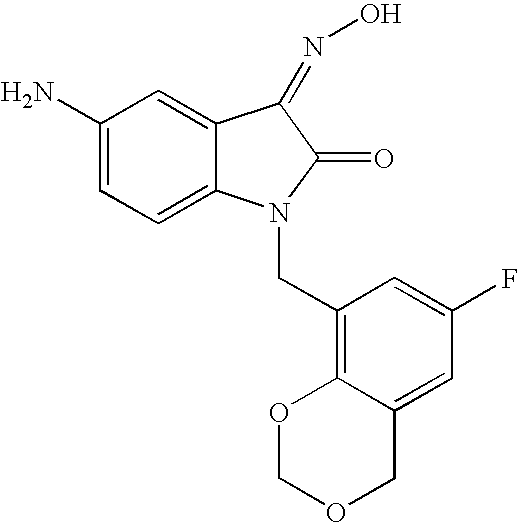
C1(N)=CC=C2C(=C1)C(=NO)C(=O)N2CC1=C2C(=CC(F)=C1)COCO2
